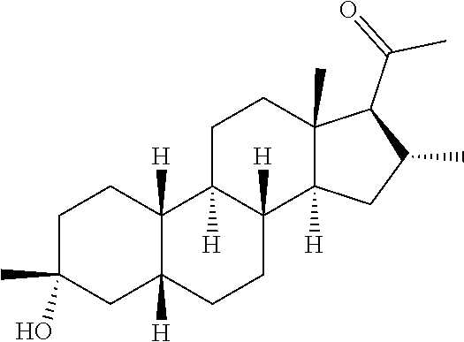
C1C(C)(O)CC2([H])C([H])(C1)C1([H])C([H])(CC2)C2([H])C(C)(CC1)C(C(C)=O)C(C)C2
